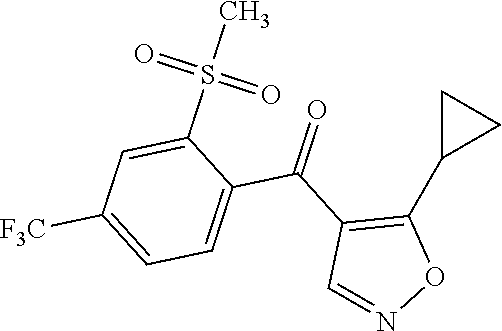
N1=CC(C(C2=CC=C([F3C])C=C2S(=O)(C)=O)=O)=C(C2CC2)O1
